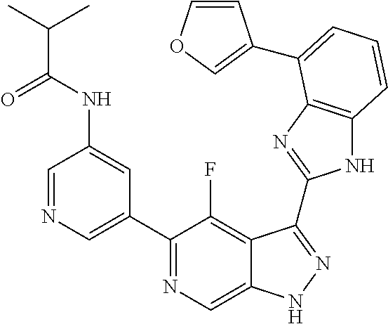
C1=NC=C(C2=NC=C3C(=C2F)C(C2=NC4=C(N2)C=CC=C4C2=COC=C2)=NN3)C=C1NC(C(C)C)=O
